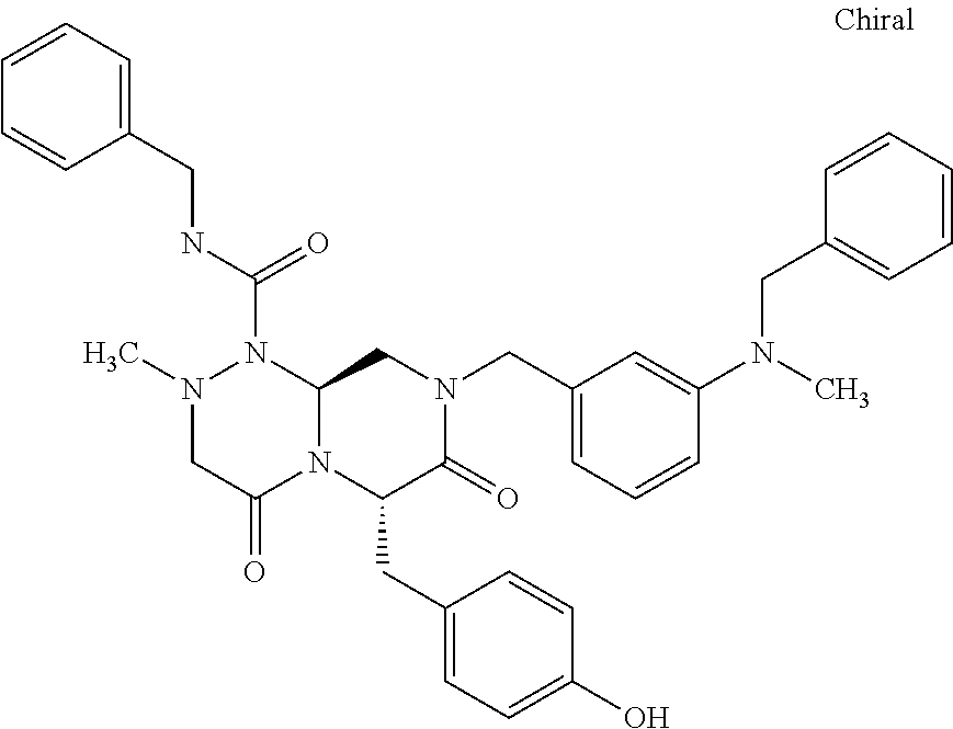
N1(C)CC(=O)N2C(N1C(NCC1=CC=CC=C1)=O)CN(CC1=CC=CC(N(CC3=CC=CC=C3)C)=C1)C(=O)C2CC1=CC=C(O)C=C1
